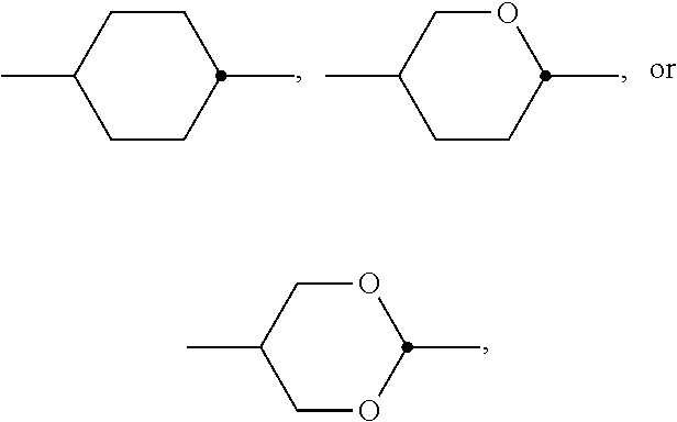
C1OC(C)OCC1C.C1CC(C)CCC1C.C1CC(C)OCC1C
